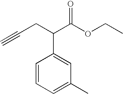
C1=CC=C(C)C=C1C(C(OCC)=O)CC#C
